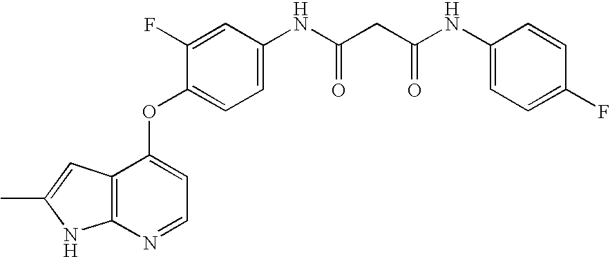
C1(OC2=CC=C(NC(CC(NC3=CC=C(F)C=C3)=O)=O)C=C2F)=CC=NC2=C1C=C(C)N2
